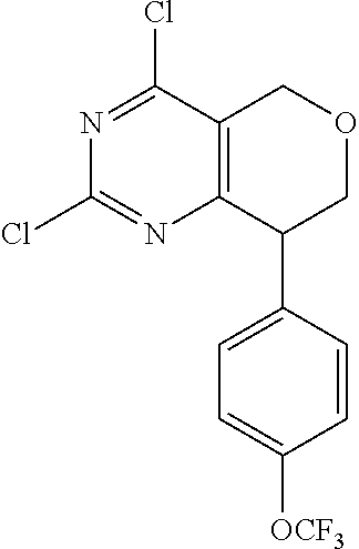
C12=C(COCC1C1=CC=C([OCF3])C=C1)C(Cl)=NC(Cl)=N2
